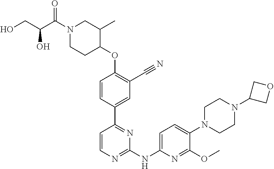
C1CN(C2=CC=C(NC3=NC=CC(C4=CC(C#N)=C(OC5CCN(C(C(CO)O)=O)CC5C)C=C4)=N3)N=C2OC)CCN1C1COC1
